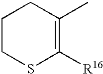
C1CSC([R16])=C(C)C1
